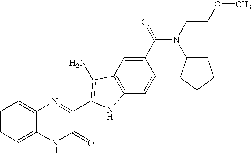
C1=C2C(=CC=C1)N=C(C1=C(N)C3=C(C=CC(C(N(CCOC)C4CCCC4)=O)=C3)N1)C(=O)N2
